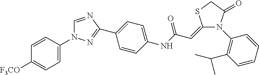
C1=CC(N2C=NC(C3=CC=C(NC(C=C4N(C5=C(C(C)C)C=CC=C5)C(=O)CS4)=O)C=C3)=N2)=CC=C1[F3CO]
